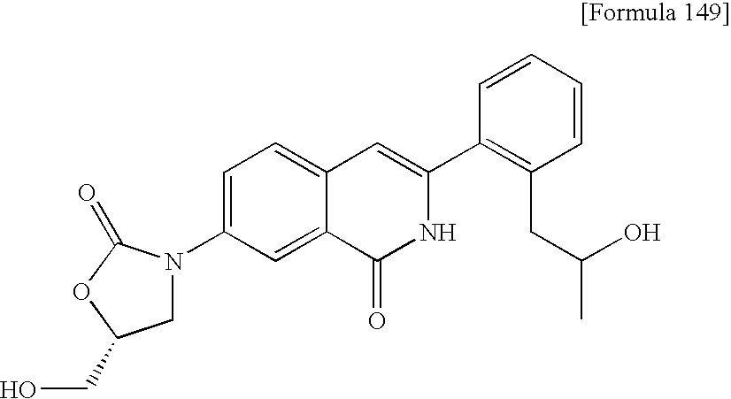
C1N(C2=CC=C3C(=C2)C(=O)NC(C2=C(CC(C)O)C=CC=C2)=C3)C(=O)OC1CO
